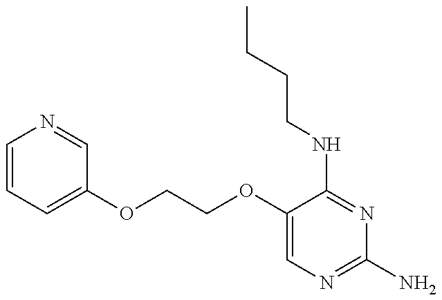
C1=CC=C(OCCOC2=CN=C(N)N=C2NCCCC)C=N1
